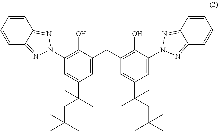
C1=CC=CC2=NN(C3=C(O)C(CC4=C(O)C(N5N=C6C=CC=CC6=N5)=CC(C(C)(CC(C)(C)C)C)=C4)=CC(C(C)(CC(C)(C)C)C)=C3)N=C12
